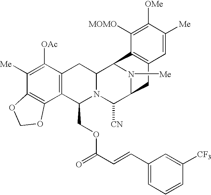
C1([Me])=C([OAc])C2=C(C3=C1OCO3)C(COC(=O)C=CC1=CC=CC([CF3])=C1)N1C(C2)C2N([Me])C(C1[CN])CC1=C2C([MOMO])=C([OMe])C([Me])=C1
